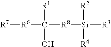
[R7][R6]C([R8][Si]([R3])([R2])[R4])([R1])O
